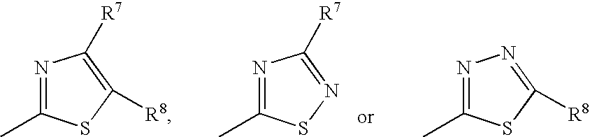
N1=C(C)SC([R8])=C1[R7].N1=C(C)SN=C1[R7].N1=C(C)SC([R8])=N1
